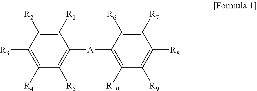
C1([R1])=C([R2])C([R3])=C([R4])C([R5])=C1[A]C1=C([R10])C([R9])=C([R8])C([R7])=C1[R6]
